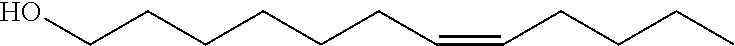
C(=CCCCC)CCCCCCO
